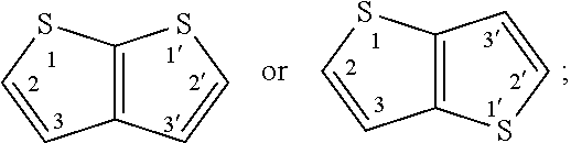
C12=C(C=CS1)C=CS2.C12=C(C=CS1)SC=C2
